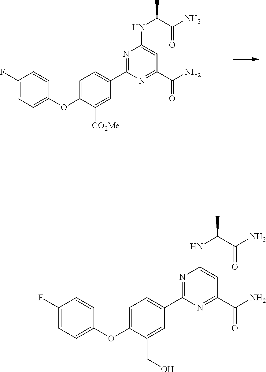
N1=C(C2=CC=C(OC3=CC=C(F)C=C3)C(CO)=C2)N=C(C(N)=O)C=C1NC(C(N)=O)C.N1=C(C2=CC=C(OC3=CC=C(F)C=C3)C([CO2Me])=C2)N=C(C(N)=O)C=C1NC(C(N)=O)C
